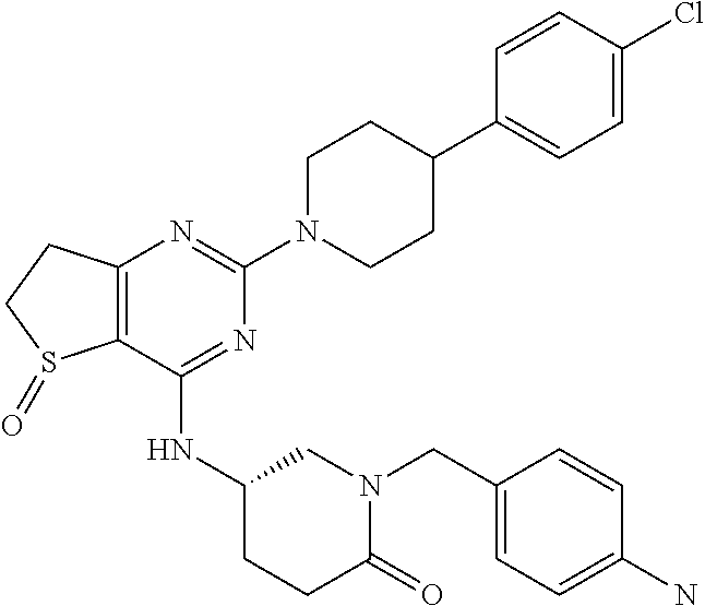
C12=C(C(NC3CCC(=O)N(CC4=CC=C(N)C=C4)C3)=NC(N3CCC(C4=CC=C(Cl)C=C4)CC3)=N1)S(=O)CC2
